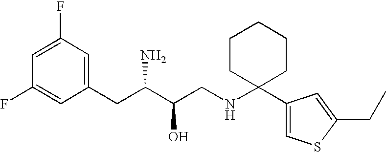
C1=C(F)C=C(CC(C(CNC2(C3=CSC(CC)=C3)CCCCC2)O)N)C=C1F
